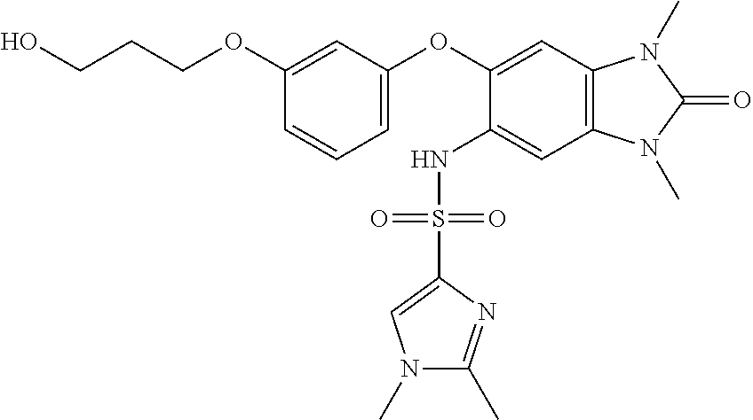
C(COC1=CC(OC2=CC3=C(C=C2NS(C2=CN(C)C(C)=N2)(=O)=O)N(C)C(=O)N3C)=CC=C1)CO
